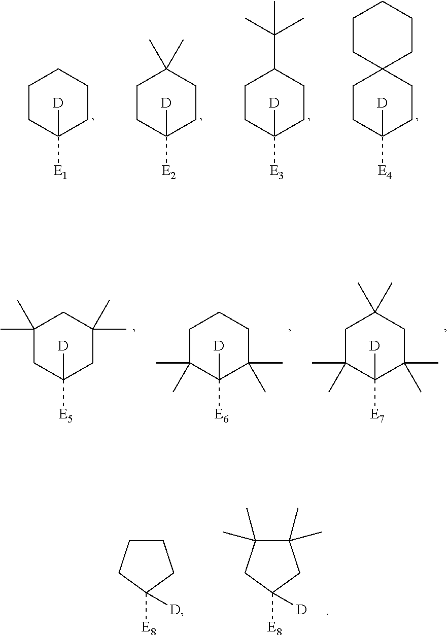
C1CC([D])([E1])CCC1.C1CC([D])([E2])CCC1(C)C.C1CC([D])([E3])CCC1C(C)(C)C.C1CC([D])([E4])CCC12CCCCC2.C1(C)(C)CC([D])([E5])CC(C)(C)C1.C1C(C)(C)C([D])([E6])C(C)(C)CC1.C1C(C)(C)C([D])([E7])C(C)(C)CC1(C)C.C1(C)(C)C(C)(C)CC([E8])([D])C1.C1CCC([E8])([D])C1
